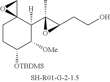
C1CC([OTBDMS])C([OMe])C(C2(C)C(CCO)O2)([H])C12CO2
